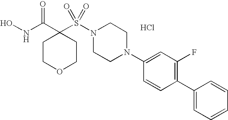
N(C(C1(S(N2CCN(C3=CC(F)=C(C4=CC=CC=C4)C=C3)CC2)(=O)=O)CCOCC1)=O)O.Cl
